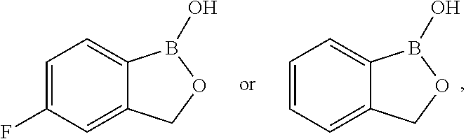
C1=C(F)C=C2C(=C1)B(O)OC2.C1=CC=C2C(=C1)B(O)OC2
